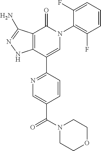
C1=CC=C(F)C(N2C(=O)C3=C(C(C4=NC=C(C(=O)N5CCOCC5)C=C4)=C2)NN=C3N)=C1F
